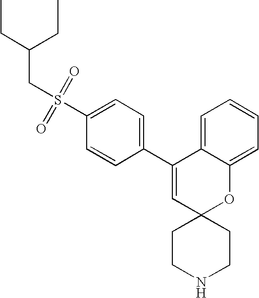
C1(C2=CC=C(S(=O)(=O)CC(CC)CC)C=C2)=CC2(OC3=CC=CC=C13)CCNCC2
